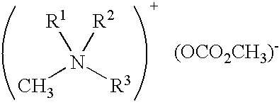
CN([R3])([R1])[R2]
